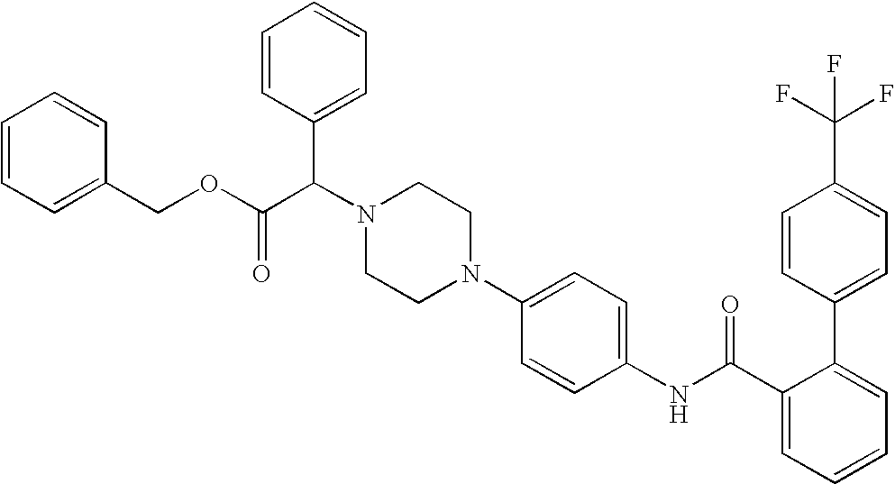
N1(C2=CC=C(NC(C3=CC=CC=C3C3=CC=C(C(F)(F)F)C=C3)=O)C=C2)CCN(C(C(OCC2=CC=CC=C2)=O)C2=CC=CC=C2)CC1
